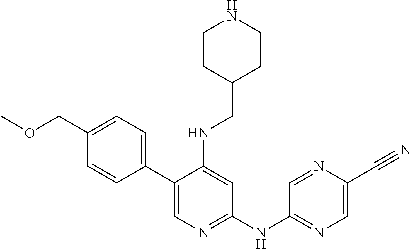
C1(C2=CC=C(COC)C=C2)=CN=C(NC2=NC=C(C#N)N=C2)C=C1NCC1CCNCC1
